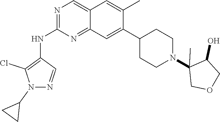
C12=NC(NC3=C(Cl)N(C4CC4)N=C3)=NC=C1C=C(C)C(C1CCN(C3(C)C(O)COC3)CC1)=C2
